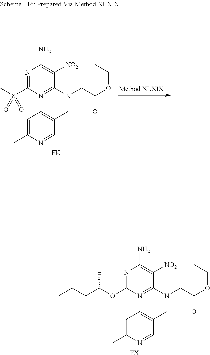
[FK].N1=CC(CN(CC(OCC)=O)C2=NC(S(C)(=O)=O)=NC(N)=C2[NO2])=CC=C1C.[FX].N1=CC(CN(CC(OCC)=O)C2=NC(OC(CCC)C)=NC(N)=C2[NO2])=CC=C1C
